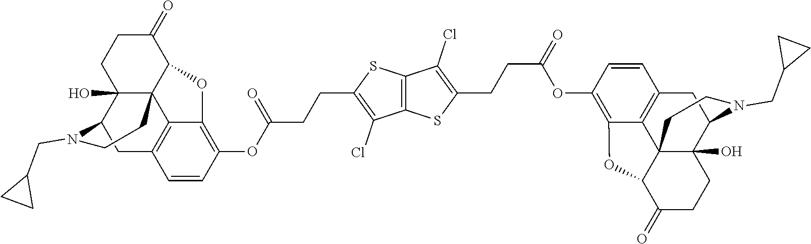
C(CC1=C(Cl)C2=C(S1)C(Cl)=C(CCC(OC1=C3C4=C(C=C1)CC1C5(O)C4(C(C(=O)CC5)O3)CCN1CC1CC1)=O)S2)C(=O)OC1=C2C3=C(C=C1)CC1C4(O)C3(C(C(=O)CC4)O2)CCN1CC1CC1
